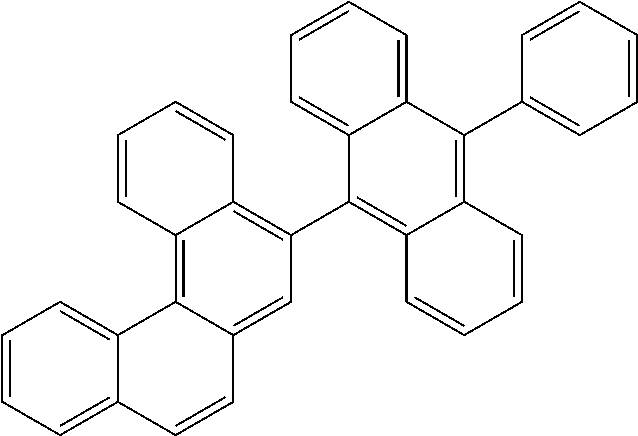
C1=CC=C2C(=C1)C1=C3C(=C(C4=C5C(=C(C6=CC=CC=C6)C6=CC=CC=C46)C=CC=C5)C=C1C=C2)C=CC=C3
